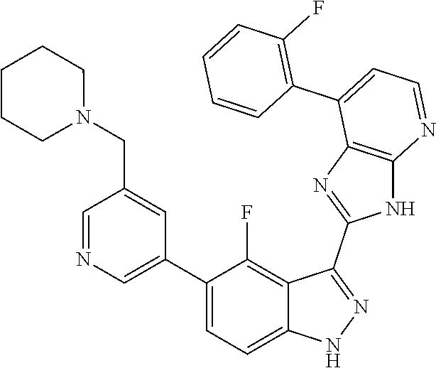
C1=NC=C(C2=CC=C3C(=C2F)C(C2=NC4=C(N2)N=CC=C4C2=C(F)C=CC=C2)=NN3)C=C1CN1CCCCC1
